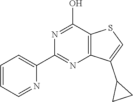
N1=C(O)C2=C(N=C1C1=CC=CC=N1)C(C1CC1)=CS2
